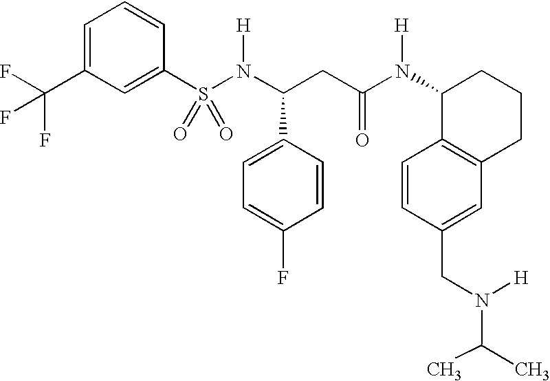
S(N(C(CC(N(C1C2=C(CCC1)C=C(CN(C(C)C)[H])C=C2)[H])=O)C1=CC=C(F)C=C1)[H])(=O)(=O)C1=CC(C(F)(F)F)=CC=C1
